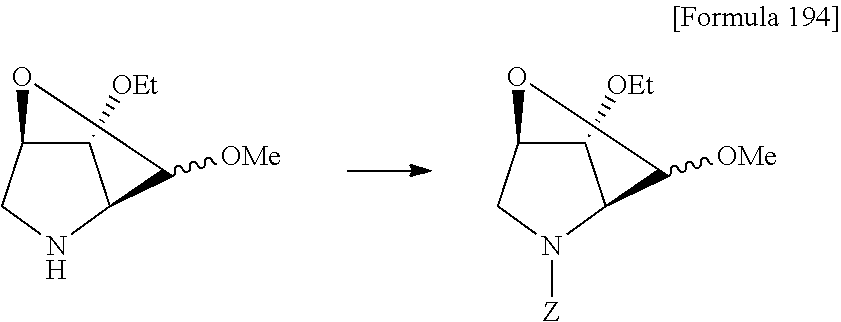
C1([OEt])C2CNC1C([OMe])O2.C1([OEt])C2CN([Z])C1C([OMe])O2
